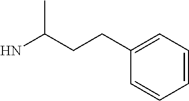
C1=CC=C(CCC(N)C)C=C1
